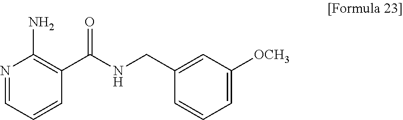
N1=CC=CC(C(NCC2=CC([OCH3])=CC=C2)=O)=C1N
